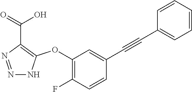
C1(OC2=C(C(=O)O)N=NN2)=C(F)C=CC(C#CC2=CC=CC=C2)=C1
